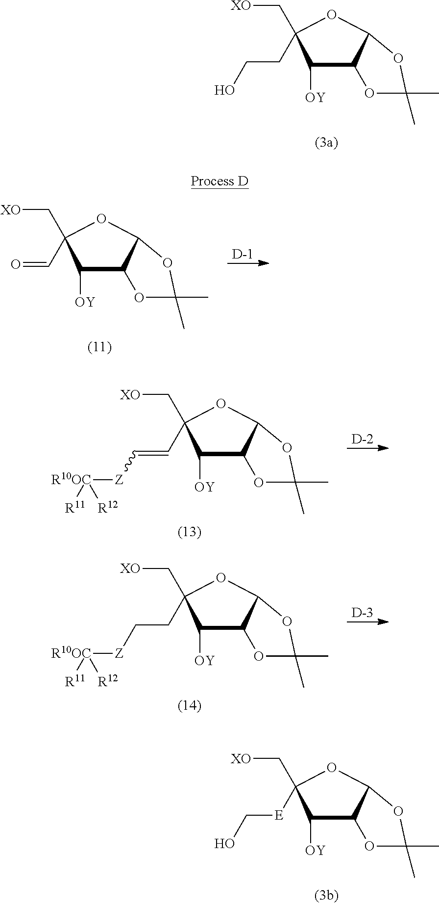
C1([OY])C2C(OC1(C[XO])CCO)OC(C)(C)O2.C1([OY])C2C(OC1(C[XO])C=O)OC(C)(C)O2.[D].[D].C1([OY])C2C(OC1(C[XO])C=C[Z][R10OC]([R11])[R12])OC(C)(C)O2.[D].C1([OY])C2C(OC1(C[XO])CC[Z][R10OC]([R11])[R12])OC(C)(C)O2.C1([OY])C2C(OC1(C[XO])[E]CO)OC(C)(C)O2
